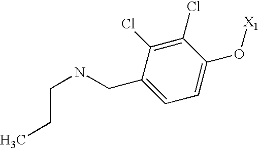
C(C1=CC=C(O[X1])C(Cl)=C1Cl)NCCC
